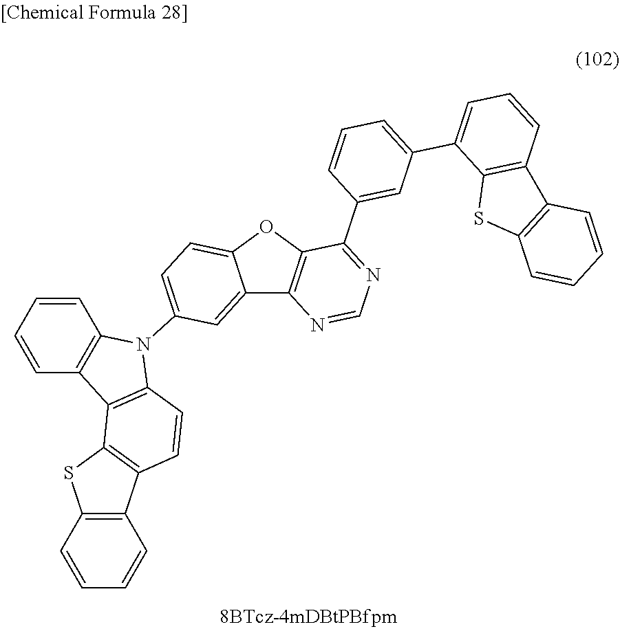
C12=C(C=CC=C1)C1=C(N2C2=CC=C3C(=C2)C2=C(O3)C(C3=CC(C4=CC=CC5=C4SC4=C5C=CC=C4)=CC=C3)=NC=N2)C=CC2=C1SC1=C2C=CC=C1
